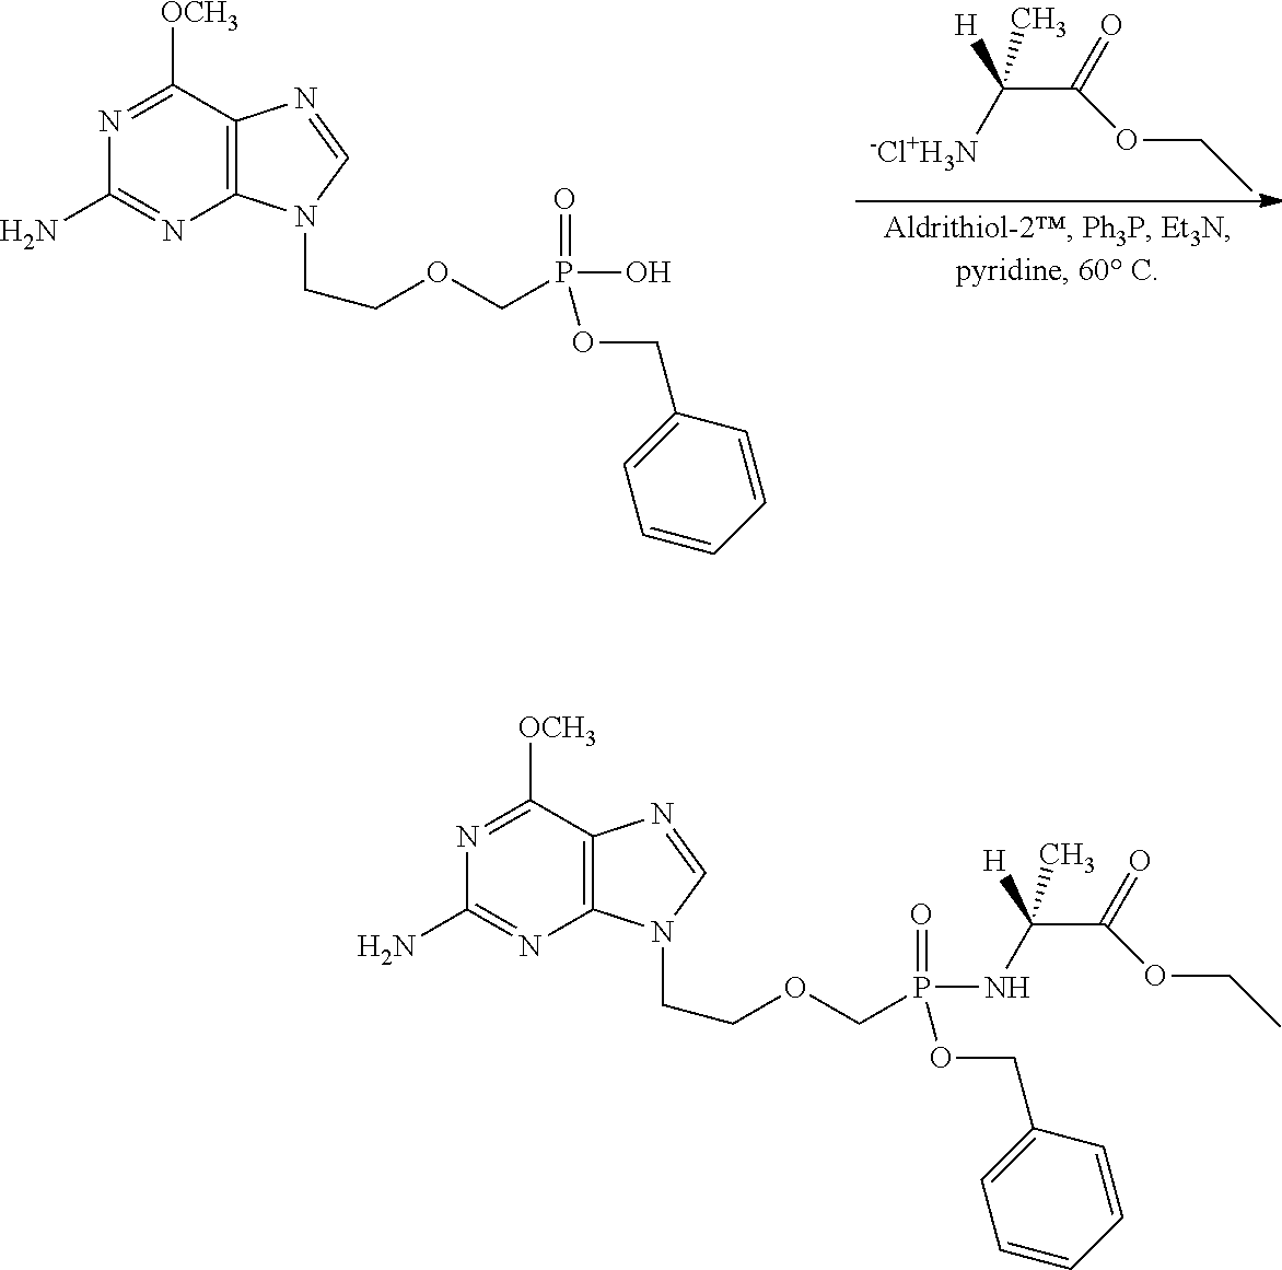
N1=C([OCH3])C2=C(N=C1N)N(CCOCP(=O)(OCC1=CC=CC=C1)NC(C(=O)OCC)([H])C)C=N2.C(C(=O)OCC)([-Cl+H3N])([H])C.N1=C([OCH3])C2=C(N=C1N)N(CCOCP(=O)(O)OCC1=CC=CC=C1)C=N2
